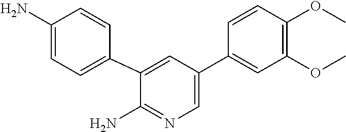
C1(C2=CC(OC)=C(OC)C=C2)=CN=C(N)C(C2=CC=C(N)C=C2)=C1
